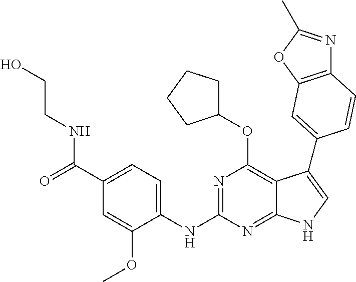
C1(C(=O)NCCO)=CC=C(NC2=NC(OC3CCCC3)=C3C(=N2)NC=C3C2=CC3=C(N=C(C)O3)C=C2)C(OC)=C1
